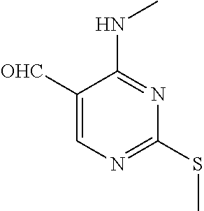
C1([OHC])=CN=C(SC)N=C1NC
